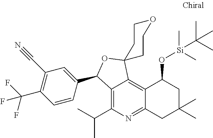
C12=C(C(C)C)N=C3C(=C1C1(OC2C2=CC(C#N)=C(C(F)(F)F)C=C2)CCOCC1)C(O[Si](C)(C)C(C)(C)C)CC(C)(C)C3
